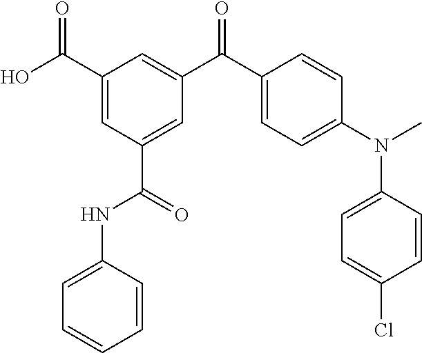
OC(C1=CC(C(=O)NC2=CC=CC=C2)=CC(C(C2=CC=C(N(C)C3=CC=C(Cl)C=C3)C=C2)=O)=C1)=O
